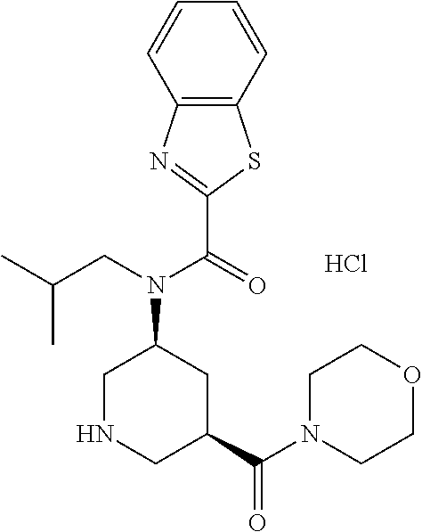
C12=C(N=C(C(=O)N(CC(C)C)C3CNCC(C(N4CCOCC4)=O)C3)S1)C=CC=C2.Cl
